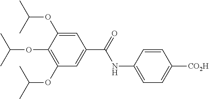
C1=C(NC(C2=CC(OC(C)C)=C(OC(C)C)C(OC(C)C)=C2)=O)C=CC([CO2H])=C1
